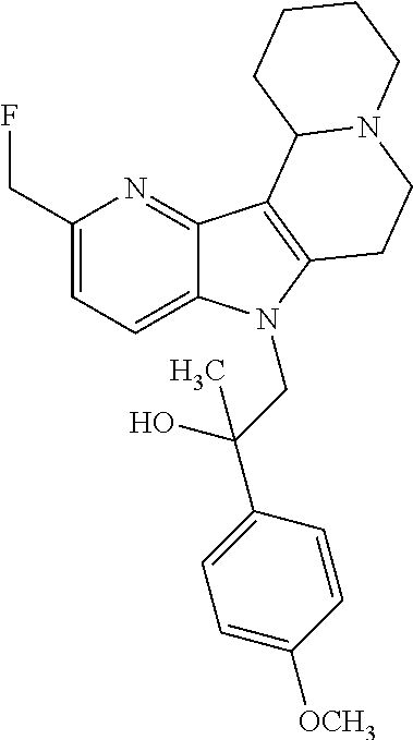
C1(CF)=CC=C2C(=N1)C1=C(N2CC(C2=CC=C([OCH3])C=C2)(O)C)CCN2C1CCCC2
